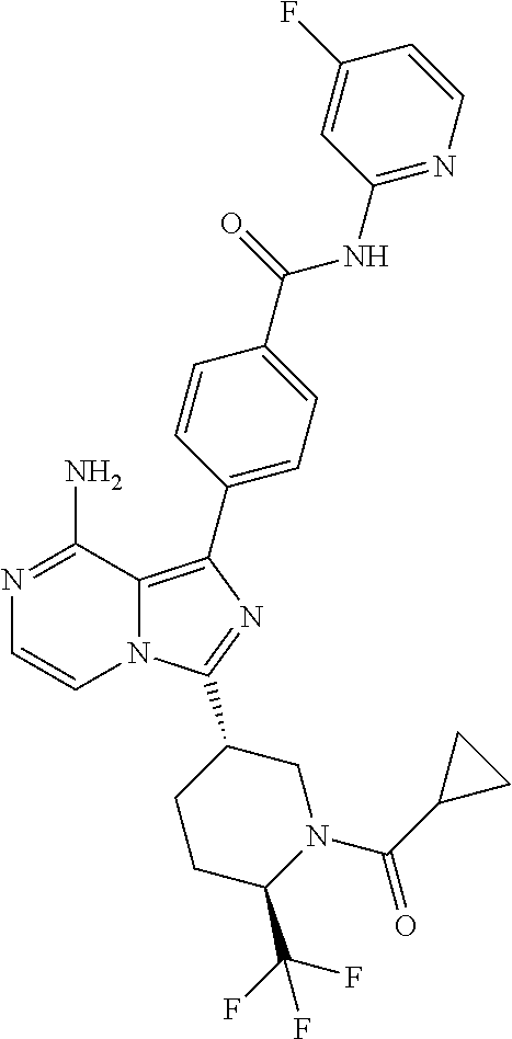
N12C(=C(C3=CC=C(C(=O)NC4=NC=CC(F)=C4)C=C3)N=C1C1CCC(C(F)(F)F)N(C(C3CC3)=O)C1)C(N)=NC=C2
